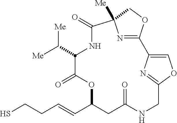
SCCC=CC1CC(=O)NCC2=NC(=CO2)C2=NC([Me])(C(=O)NC(C([Me])[Me])C(=O)O1)CO2
